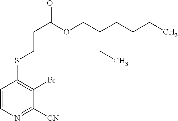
C1=CN=C([CN])C(Br)=C1SCCC(=O)OCC(CCCC)CC
